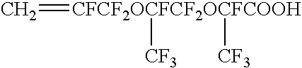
C=[CFCF2OCFCF2OCFCOOH]([CF3])[CF3]
